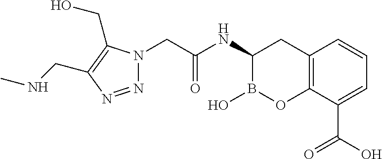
C12=C(C(C(O)=O)=CC=C1)OB(O)C(NC(CN1N=NC(CNC)=C1CO)=O)C2
